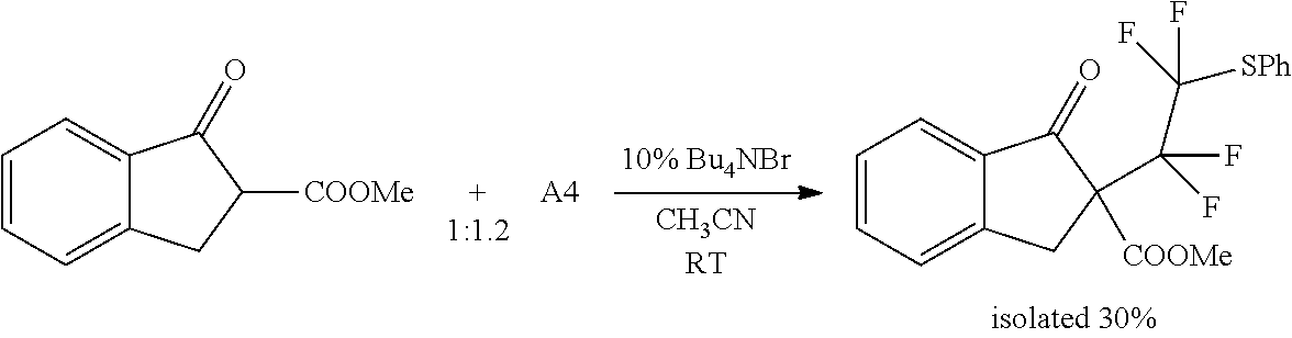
C1=CC=C2C(=C1)C(=O)C([COOMe])C2.[A4].C1=CC=C2C(=C1)C(=O)C([COOMe])(C(C(F)([SPh])F)(F)F)C2
